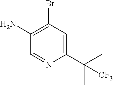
C1(N)=C(Br)C=C(C(C)(C)[CF3])N=C1
